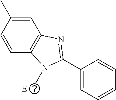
C1=C(C)C=CC2=C1N=C(C1=CC=CC=C1)N2C.[E]
